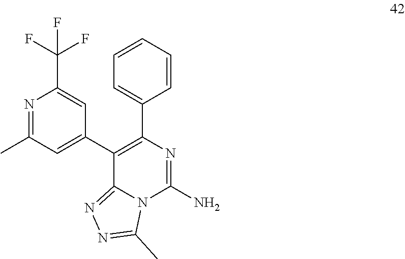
C12=NN=C(C)N1C(N)=NC(C1=CC=CC=C1)=C2C1=CC(C)=NC(C(F)(F)F)=C1
